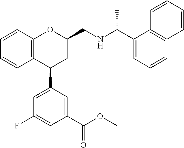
C12=C(C(C3=CC(F)=CC(C(OC)=O)=C3)CC(CNC(C)C3=CC=CC4=C3C=CC=C4)O1)C=CC=C2
